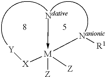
[Ndative]->[M]([Nanionic][R1])([Z])([Z])[X][Y]
